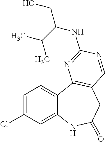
C12=CC(Cl)=CC=C1C1=C(CC(=O)N2)C=NC(NC(CO)C(C)C)=N1
